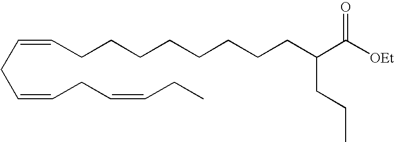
C(CC=CCC=CCC)=CCCCCCCCCC(C([OEt])=O)CCC
